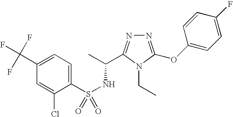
N1=C(OC2=CC=C(F)C=C2)N(CC)C(C(C)NS(=O)(C2=CC=C(C(F)(F)F)C=C2Cl)=O)=N1
